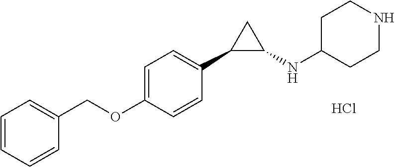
C1=CC(OCC2=CC=CC=C2)=CC=C1C1C(NC2CCNCC2)C1.Cl
